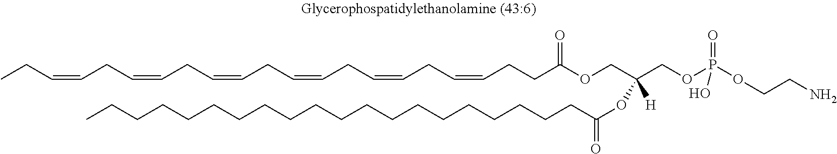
C(CCC(OCC(COP(OCCN)(=O)O)(OC(=O)CCCCCCCCCCCCCCCCCCCC)[H])=O)=CCC=CCC=CCC=CCC=CCC=CCC
